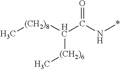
C(C(N*)=O)([(CH2)8]C)[(CH2)6]C
